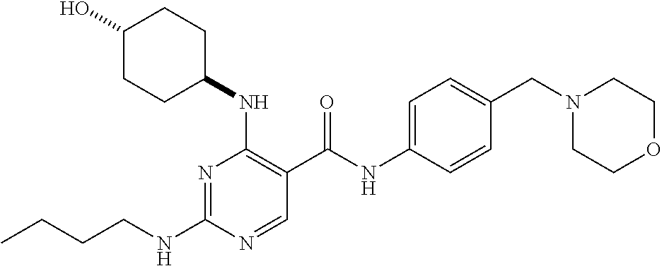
CCCCNC1=NC(NC2CCC(O)CC2)=C(C(NC2=CC=C(CN3CCOCC3)C=C2)=O)C=N1
